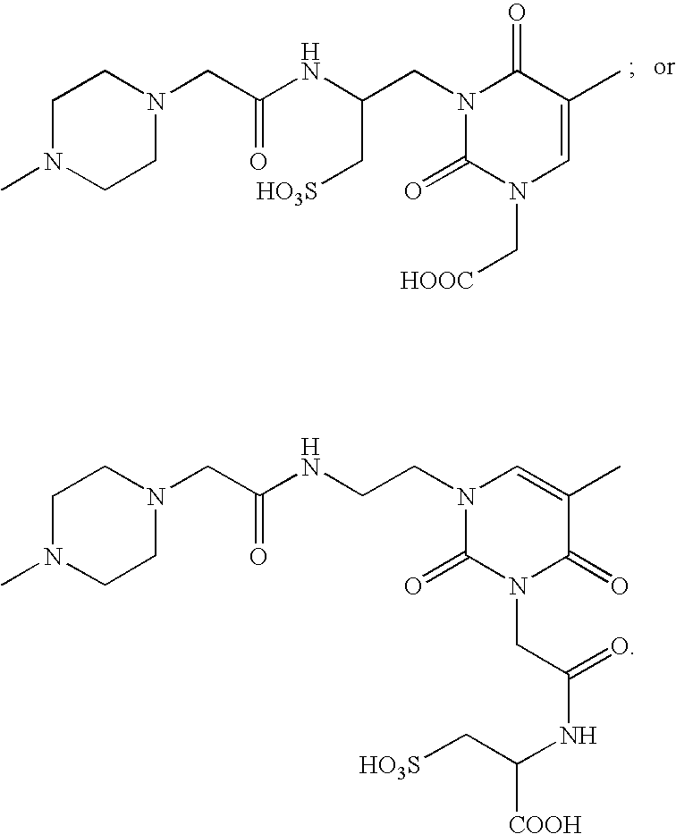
C1N(C)CCN(CC(NCCN2C(=O)N(CC(NC([COOH])C[HO3S])=O)C(=O)C(C)=C2)=O)C1.C1N(C)CCN(CC(NC(CN2C(=O)N(C[HOOC])C=C(C)C2=O)C[HO3S])=O)C1
